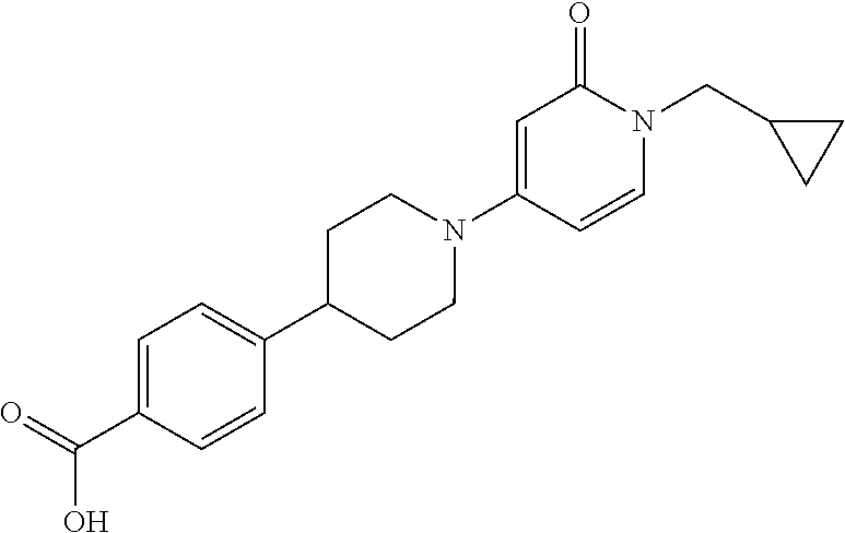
N1(C2=CC(=O)N(CC3CC3)C=C2)CCC(C2=CC=C(C(=O)O)C=C2)CC1
